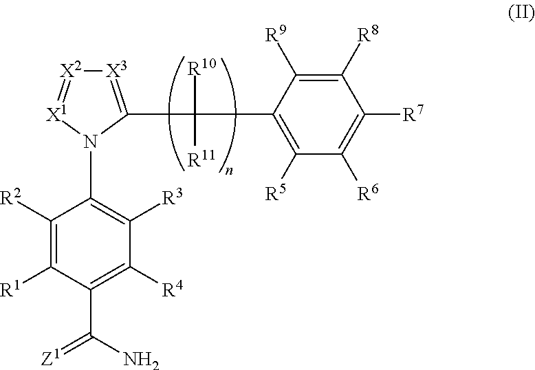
C1([R1])=C([R2])C(N2C(C(C3=C([R5])C([R6])=C([R7])C([R8])=C3[R9])([R10])[R11])=[X3][X2]=[X1]2)=C([R3])C([R4])=C1C(N)=[Z1]
